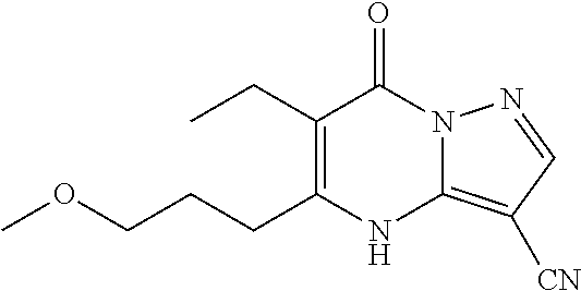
CCC1=C(CCCOC)NC2=C([CN])C=NN2C1=O
